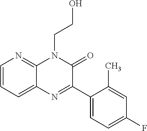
C1=CC=C2C(=N1)N(CCO)C(=O)C(C1=CC=C(F)C=C1C)=N2
